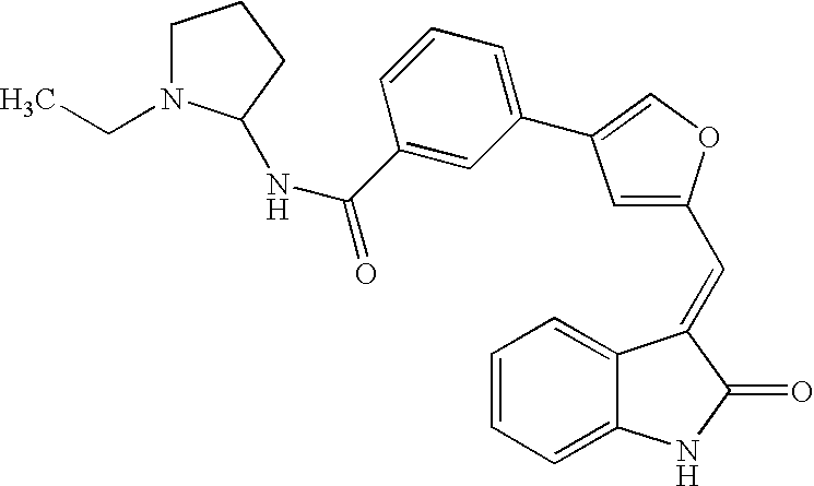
C1=CC=C2C(=C1)C(=CC1=CC(C3=CC=CC(C(=O)NC4N(CC)CCC4)=C3)=CO1)C(=O)N2
